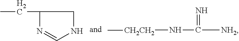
C([NH2])(=N)N[CH2CH2]C.C1(CC)N=CNC1
